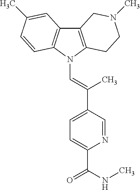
C12=C(N(C=C(C3=CC=C(C(NC)=O)N=C3)C)C3=C1C=C(C)C=C3)CCN(C)C2
